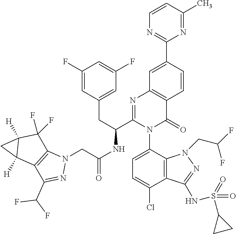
C1=CC(C)=NC(C2=CC3=C(C=C2)C(=O)N(C2=CC=C(Cl)C4=C2N(CC(F)F)N=C4NS(=O)(=O)C2CC2)C(C(CC2=CC(F)=CC(F)=C2)NC(=O)CN2C4=C(C(C(F)F)=N2)C2([H])C([H])(C4(F)F)C2)=N3)=N1
